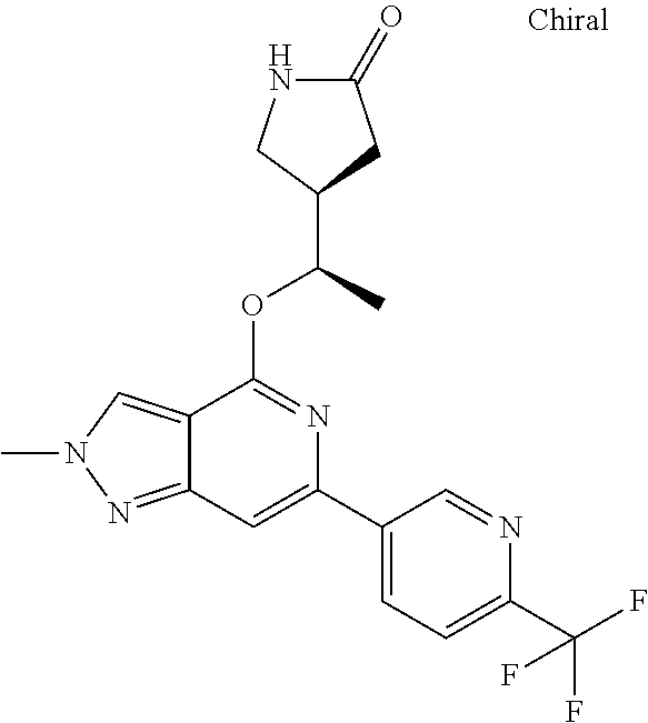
N1C(=O)CC(C(C)OC2=NC(C3=CC=C(C(F)(F)F)N=C3)=CC3=NN(C)C=C23)C1
